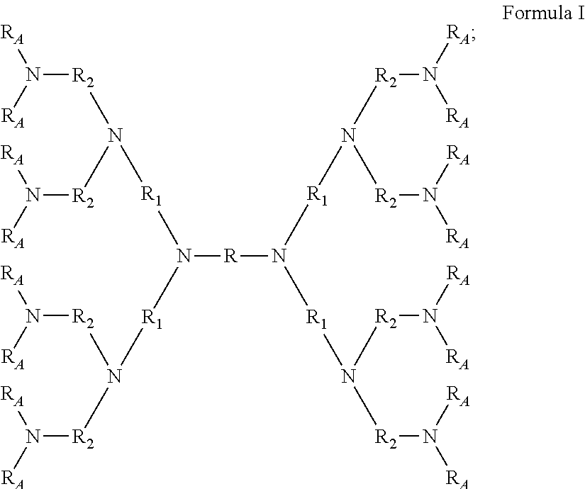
[RA]N([R2]N([R2]N([RA])[RA])[R1]N([R]N([R1]N([R2]N([RA])[RA])[R2]N([RA])[RA])[R1]N([R2]N([RA])[RA])[R2]N([RA])[RA])[R1]N([R2]N([RA])[RA])[R2]N([RA])[RA])[RA]
